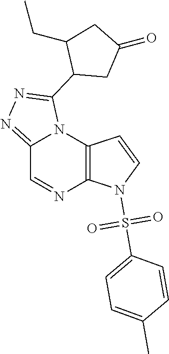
C12=NN=C(C3CC(=O)CC3CC)N1C1=C(N=C2)N(S(C2=CC=C(C)C=C2)(=O)=O)C=C1
